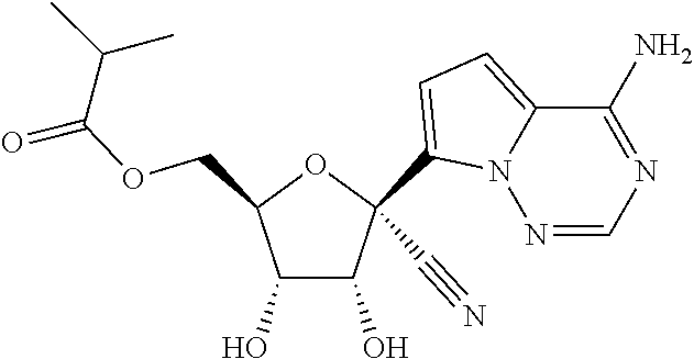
C(OCC1C(O)C(O)C(C#N)(C2=CC=C3N2N=CN=C3N)O1)(C(C)C)=O
